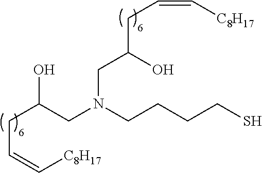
C(C(CN(CCCCS)CC(CC=C[C8H17])O)O)C=C[C8H17]
